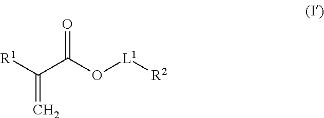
O=C(O[L1][R2])C([R1])=C
